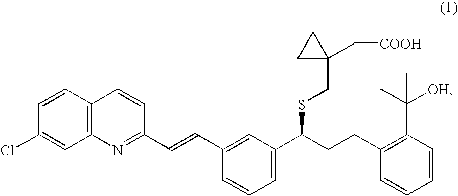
C12=C(C=CC(Cl)=C1)C=CC(C=CC1=CC(C(CCC3=C(C(C)([OH])C)C=CC=C3)SCC3(C[COOH])CC3)=CC=C1)=N2
